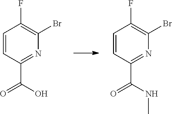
C1=CC(C(=O)O)=NC(Br)=C1F.C1=CC(C(=O)NC)=NC(Br)=C1F
